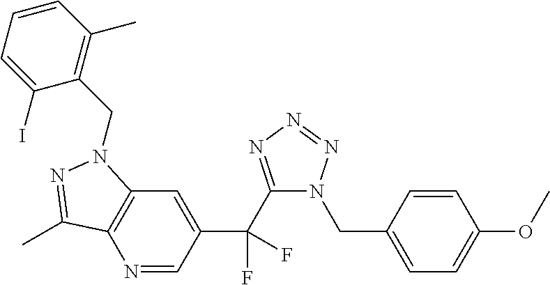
N1=CC(C(C2=NN=NN2CC2=CC=C(OC)C=C2)(F)F)=CC2=C1C(C)=NN2CC1=C(C)C=CC=C1I
